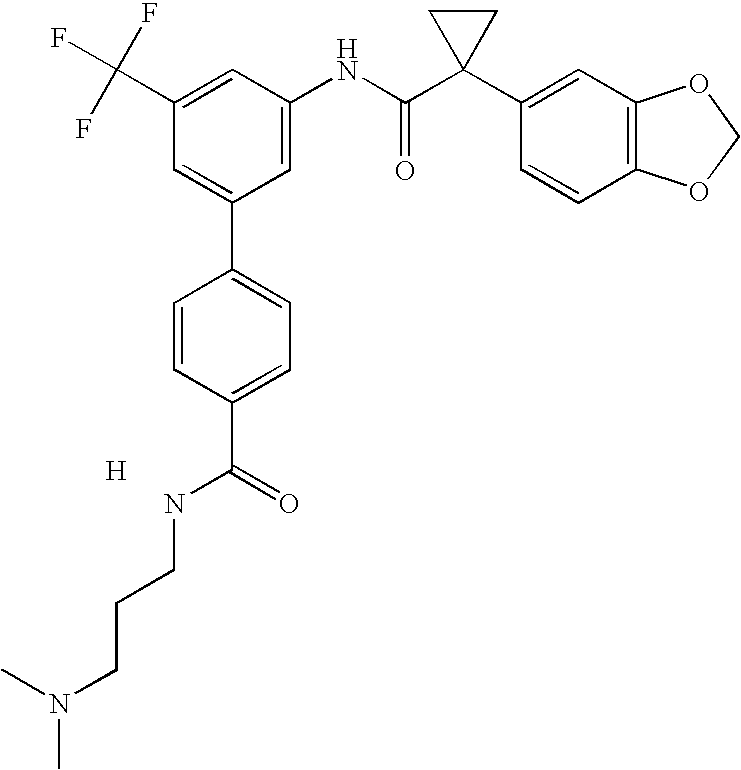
C1(C(F)(F)F)=CC(NC(C2(C3=CC4=C(C=C3)OCO4)CC2)=O)=CC(C2=CC=C(C(NCCCN(C)C)=O)C=C2)=C1.[H]
